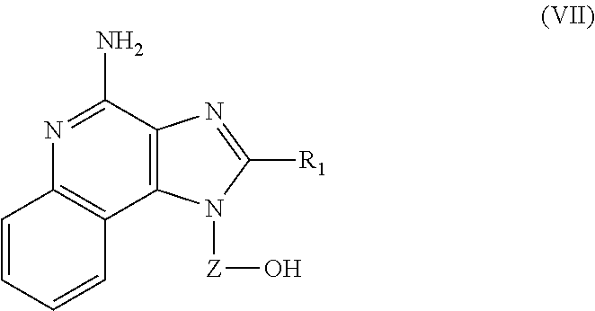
C12=C(C3=C(C(N)=N1)N=C([R1])N3[Z]O)C=CC=C2
